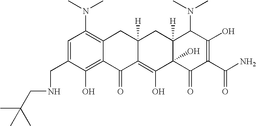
C1(CNCC(C)(C)C)=CC(N(C)C)=C2C(=C1O)C(=O)C1=C(O)C3(O)C([H])(CC1([H])C2)C(N(C)C)C(O)=C(C(N)=O)C3=O
